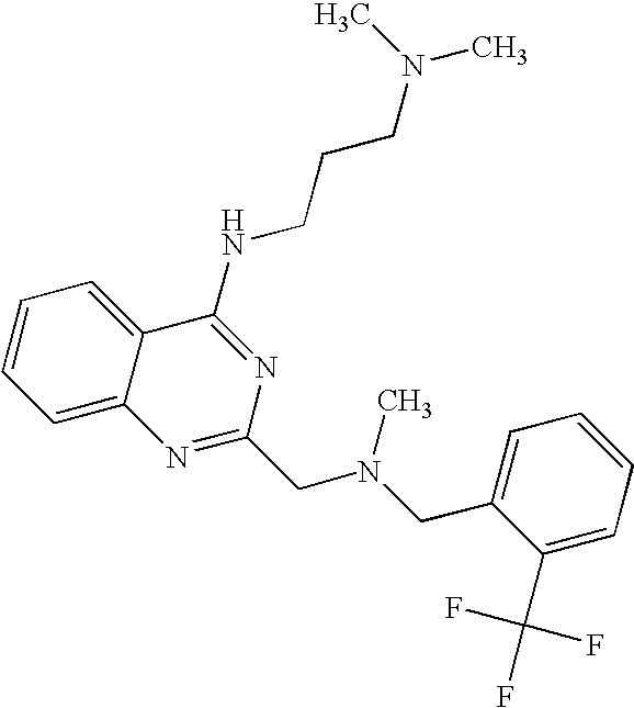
C1=C2C(=CC=C1)C(NCCCN(C)C)=NC(CN(CC1=CC=CC=C1C(F)(F)F)C)=N2
